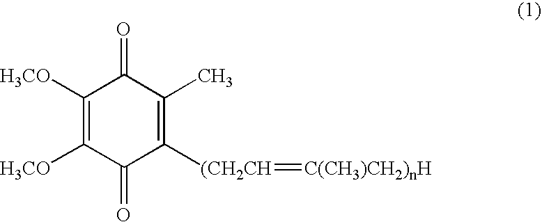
C1([H3CO])=C([H3CO])C(=O)C([(CH2CH]=[C(CH3)CH2)nH])=C(C)C1=O
